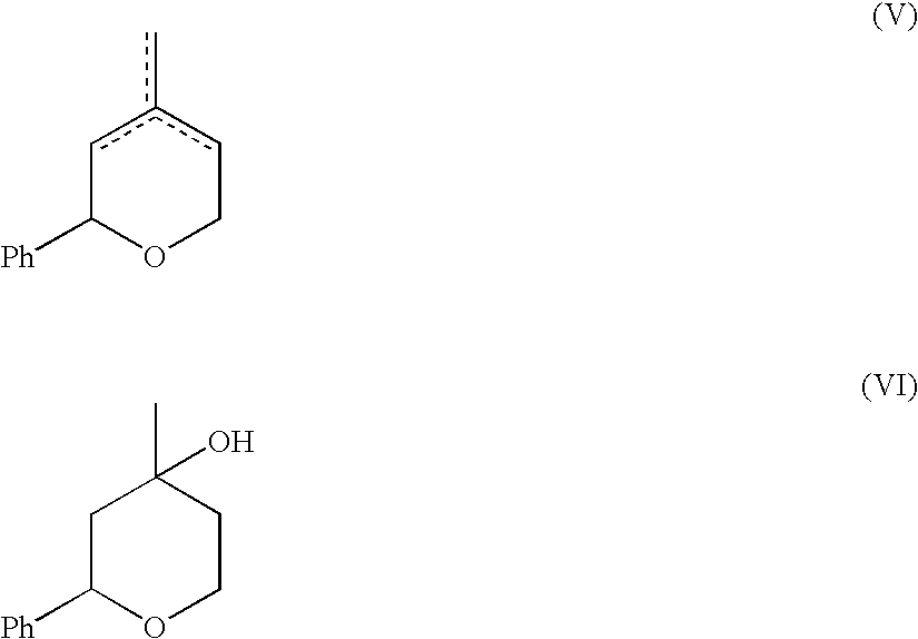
C1C([Ph])OCCC1(O)C.c1c(c)cCOC1[Ph]
